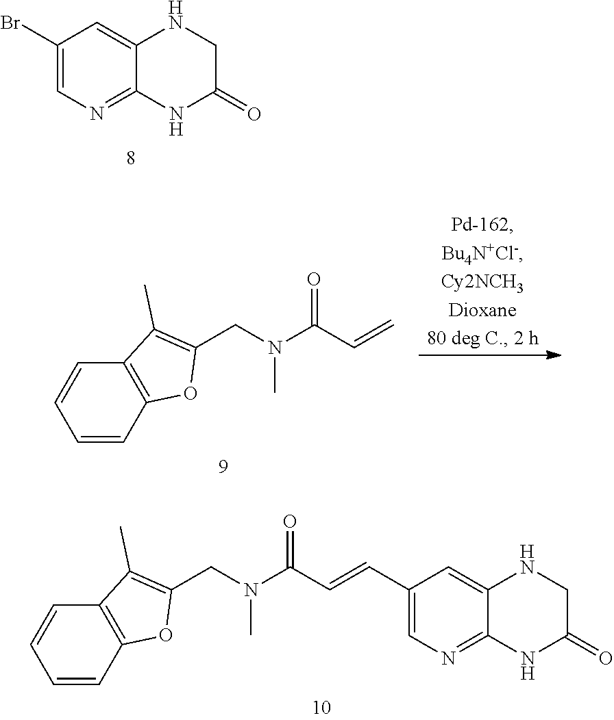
N(C)(C(C=CC1=CN=C2C(=C1)NCC(=O)N2)=O)CC1=C(C)C2=C(C=CC=C2)O1.C1=C2NCC(=O)NC2=NC=C1Br.N(C)(CC1=C(C)C2=C(C=CC=C2)O1)C(C=C)=O
